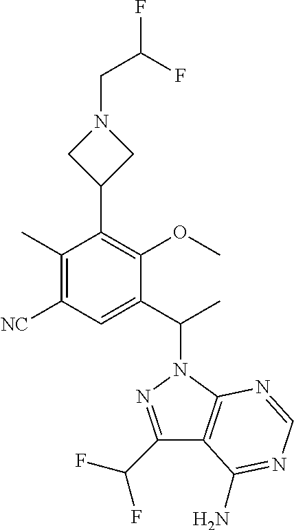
C1(C)=C([NC])C=C(C(C)N2N=C(C(F)F)C3=C2N=CN=C3N)C(OC)=C1C1CN(CC(F)F)C1
